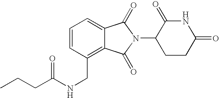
C1=C2C(=C(CNC(CCC)=O)C=C1)C(=O)N(C1CCC(=O)NC1=O)C2=O
